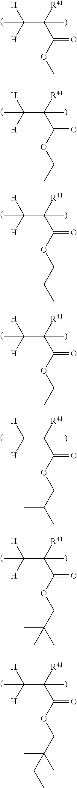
CC([H])([H])C([R41])(C(OC)=O)C.CC([H])([H])C([R41])(C(OCC)=O)C.CC([H])([H])C([R41])(C(OCCC)=O)C.CC([H])([H])C([R41])(C(OC(C)C)=O)C.CC([H])([H])C([R41])(C(OCC(C)C)=O)C.CC([H])([H])C([R41])(C(OCC(C)(C)C)=O)C.CC([H])([H])C([R41])(C(OCC(C)(CC)C)=O)C
